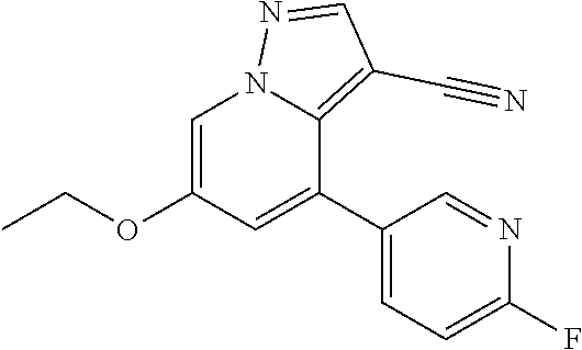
C1=C(OCC)C=C(C2=CC=C(F)N=C2)C2=C(C#N)C=NN12
